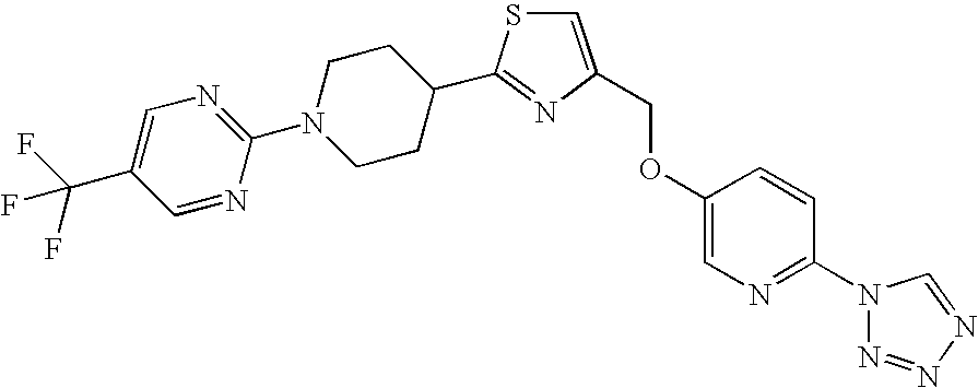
C(OC1=CN=C(N2N=NN=C2)C=C1)C1=CSC(C2CCN(C3=NC=C(C(F)(F)F)C=N3)CC2)=N1
